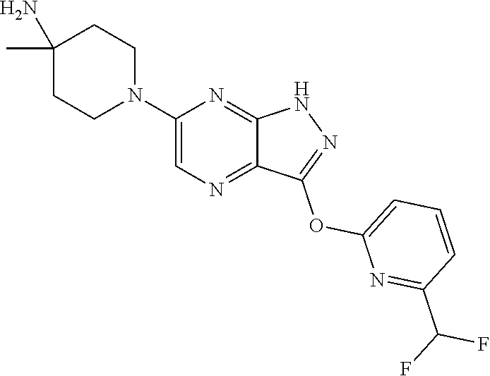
C1(N)(C)CCN(C2=CN=C3C(=N2)NN=C3OC2=CC=CC(C(F)F)=N2)CC1
